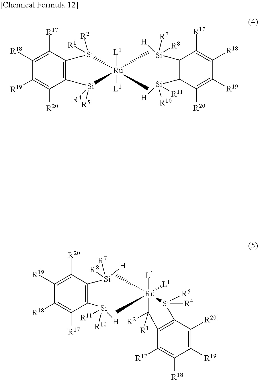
[Ru]1(C)(C)([L1])([L1])[Si]([R2])([R1])C2=C(C([R20])=C([R19])C([R18])=C2[R17])[Si]1([R5])[R4].C1([Si]([R7])([R8])[H])=C([Si]([R10])([R11])[H])C([R20])=C([R19])C([R18])=C1[R17].C1([Si]([R7])([R8])[H])=C([Si]([R10])([R11])[H])C([R17])=C([R18])C([R19])=C1[R20].[Ru]1(C)(C)([L1])([L1])C([R2])([R1])C2=C(C([R20])=C([R19])C([R18])=C2[R17])[Si]1([R4])[R5]
